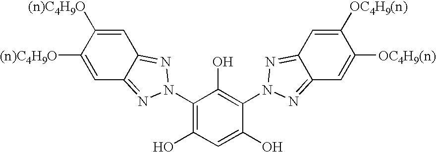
C12=NN(C3=C(O)C(N4N=C5C(=N4)C=C([(n)C4H9O])C([(n)C4H9O])=C5)=C(O)C=C3O)N=C1C=C([OC4H9(n)])C([OC4H9(n)])=C2
